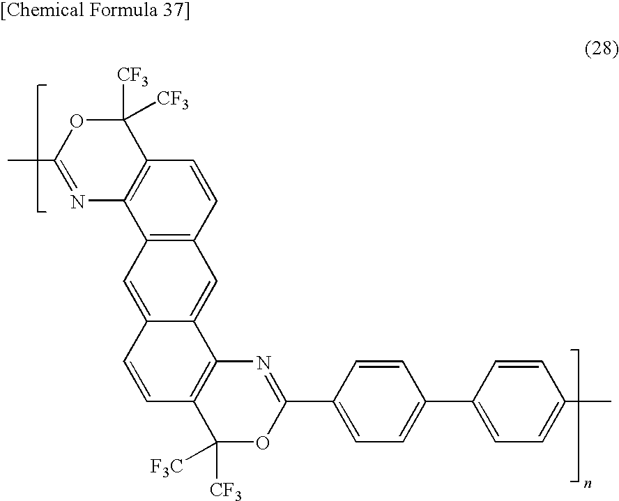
C12=C(C3=C(C=C1)C=C1C(=C3)C=CC3=C1N=C(C1=CC=C(C4=CC=C(C)C=C4)C=C1)OC3([CF3])[F3C])N=C(C)OC2([CF3])[CF3]
